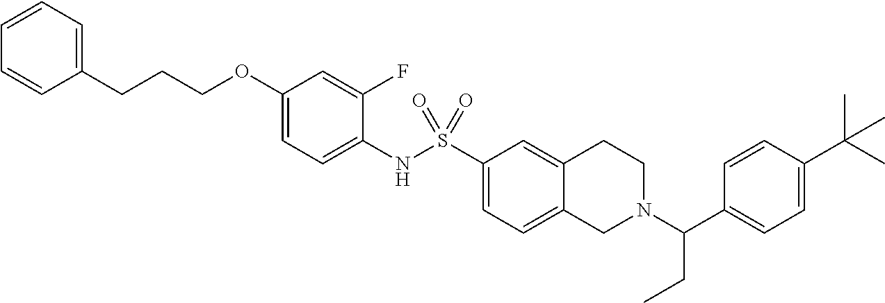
C1(OCCCC2=CC=CC=C2)=CC=C(NS(C2=CC=C3C(=C2)CCN(C(C2=CC=C(C(C)(C)C)C=C2)CC)C3)(=O)=O)C(F)=C1
